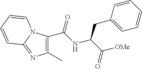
C1(C)=C(C(NC(C([OMe])=O)CC2=CC=CC=C2)=O)N2C(=N1)C=CC=C2
